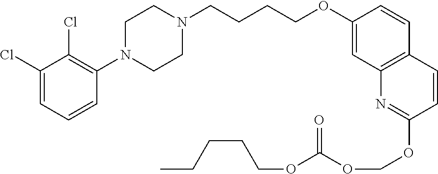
C1(Cl)=CC=CC(N2CCN(CCCCOC3=CC4=C(C=C3)C=CC(OCOC(OCCCCC)=O)=N4)CC2)=C1Cl
